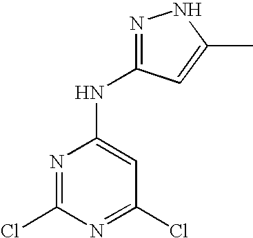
N1=C(Cl)N=C(Cl)C=C1NC1=NNC(C)=C1
